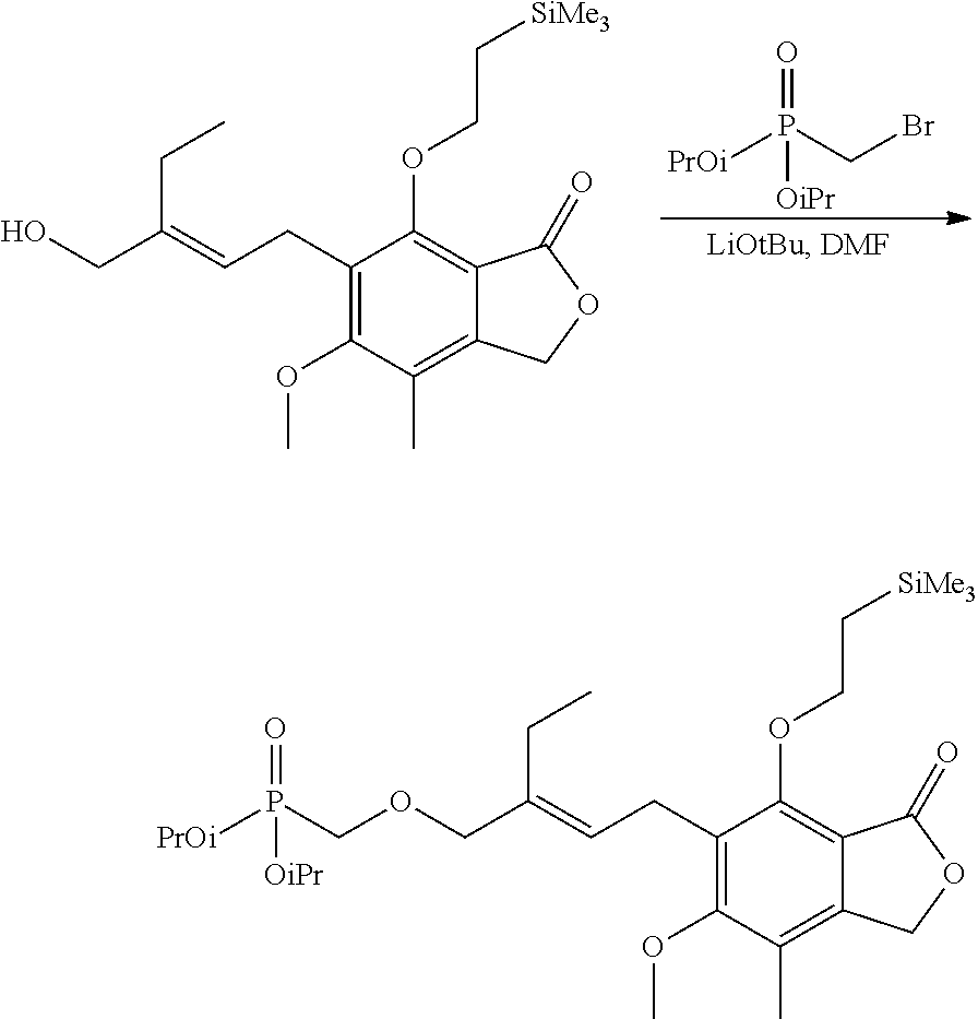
C1(CC=C(CO)CC)=C(OC)C(C)=C2C(=C1OCC[SiMe3])C(=O)OC2.[PrOi]P(CBr)(=O)[OiPr].C1(CC=C(COCP([PrOi])(=O)[OiPr])CC)=C(OC)C(C)=C2C(=C1OCC[SiMe3])C(=O)OC2
